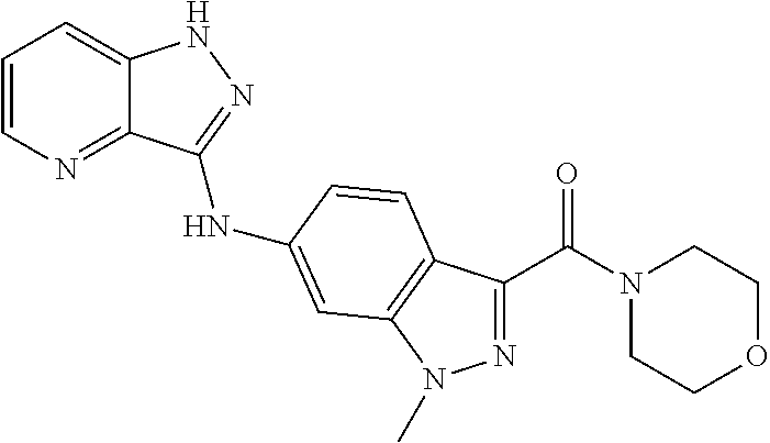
C1=CN=C2C(=C1)NN=C2NC1=CC2=C(C(C(N3CCOCC3)=O)=NN2C)C=C1
